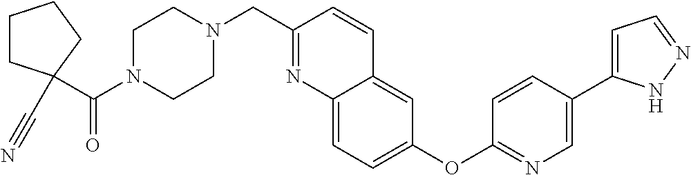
C(N1CCN(CC2=NC3=CC=C(OC4=NC=C(C5=CC=NN5)C=C4)C=C3C=C2)CC1)(=O)C1(C#N)CCCC1
